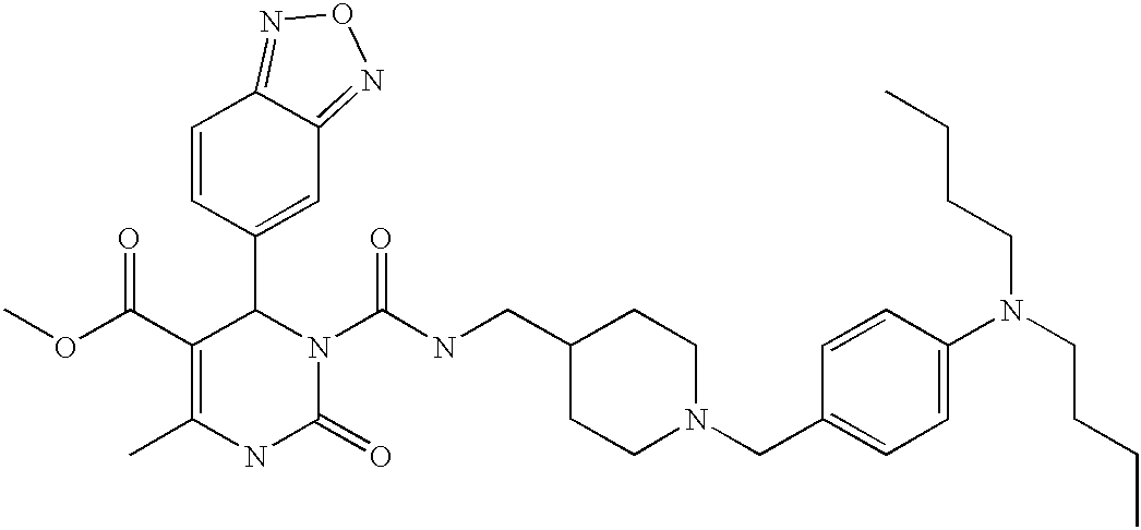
C12=NON=C1C=C(C1C(C(=O)OC)=C(C)NC(=O)N1C(=O)NCC1CCN(CC3=CC=C(N(CCCC)CCCC)C=C3)CC1)C=C2
